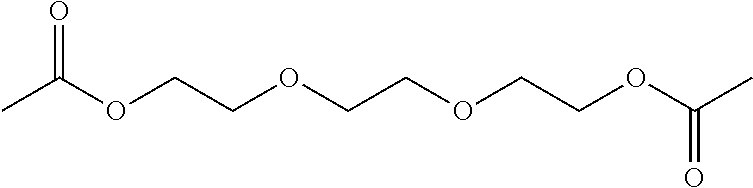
CC(OCCOCCOCCOC(C)=O)=O
